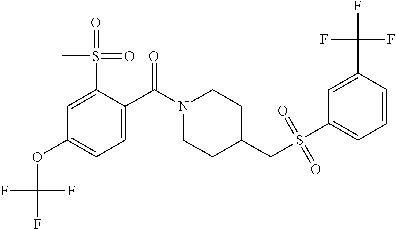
C1=C(S(=O)(=O)C)C(C(N2CCC(CS(C3=CC=CC(C(F)(F)F)=C3)(=O)=O)CC2)=O)=CC=C1OC(F)(F)F
